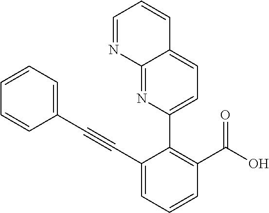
C1=CC=CC(C#CC2=CC=CC(C(O)=O)=C2C2=CC=C3C(=N2)N=CC=C3)=C1
